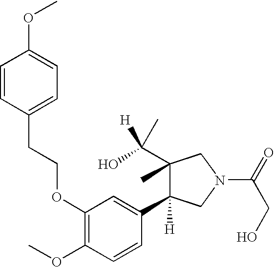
C1(C([H])(C)O)(C)C(C2=CC(OCCC3=CC=C(OC)C=C3)=C(OC)C=C2)([H])CN(C(=O)CO)C1
